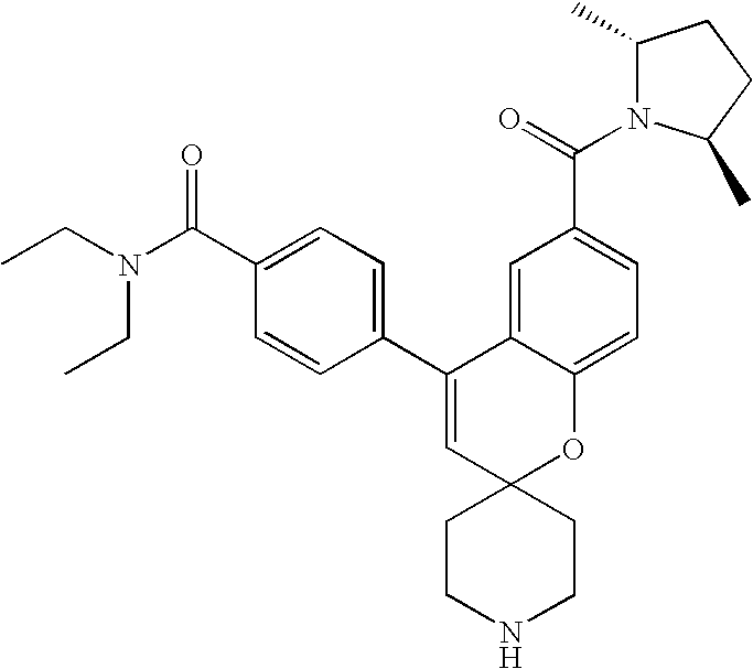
CCN(C(C1=CC=C(C2=CC3(OC4=CC=C(C(=O)N5C(C)CCC5C)C=C24)CCNCC3)C=C1)=O)CC
